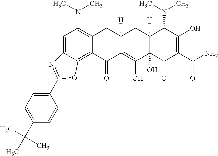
C1=C2C(=C3C(=C1N(C)C)CC1([H])C(=C(O)C4(O)C([H])(C1)C(N(C)C)C(O)=C(C(N)=O)C4=O)C3=O)OC(C1=CC=C(C(C)(C)C)C=C1)=N2
